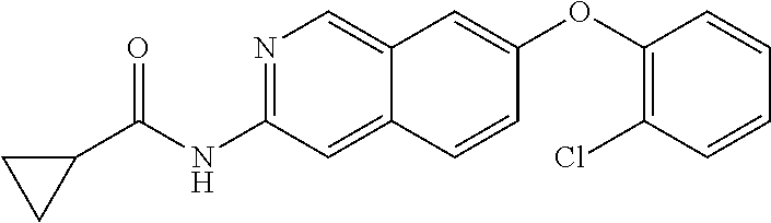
N1=C(NC(=O)C2CC2)C=C2C(=C1)C=C(OC1=C(Cl)C=CC=C1)C=C2
